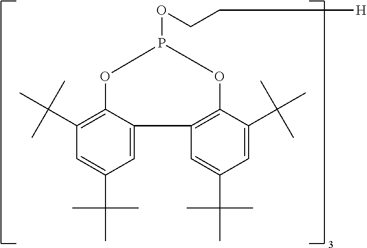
C1(C(C)(C)C)=C2C(=CC(C(C)(C)C)=C1)C1=C(C(C(C)(C)C)=CC(C(C)(C)C)=C1)OP(OCC[H])O2
